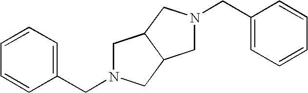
C1N(CC2=CC=CC=C2)CC2C1CN(CC1=CC=CC=C1)C2
